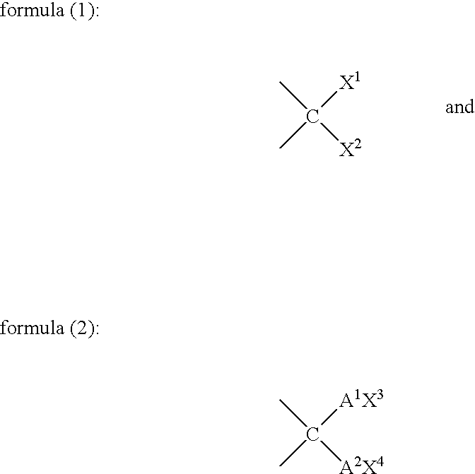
C([A1X3])(C)(C)[A2X4].C([X1])(C)(C)[X2]
